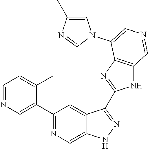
C1(C2=CN=CC=C2C)=NC=C2C(=C1)C(C1=NC3=C(N1)C=NC=C3N1C=C(C)N=C1)=NN2
